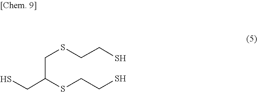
C(CSCC(CS)SCCS)S
